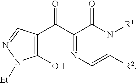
C1(C(C2=NC=C([R2])N([R1])C2=O)=O)=C(O)N([Et])N=C1
